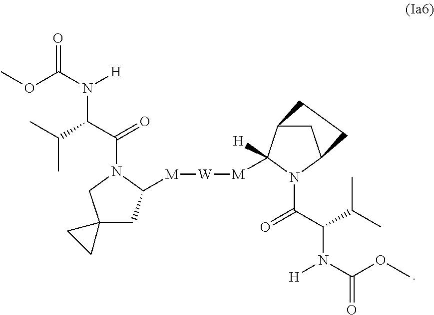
COC(N([H])C(C(=O)N1CC2(CC1[M][W][M]C1([H])C3CC(N1C(C(C(C)C)N(C(OC)=O)[H])=O)CC3)CC2)C(C)C)=O
